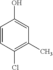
C1=CC(Cl)=C(C)C=C1O
